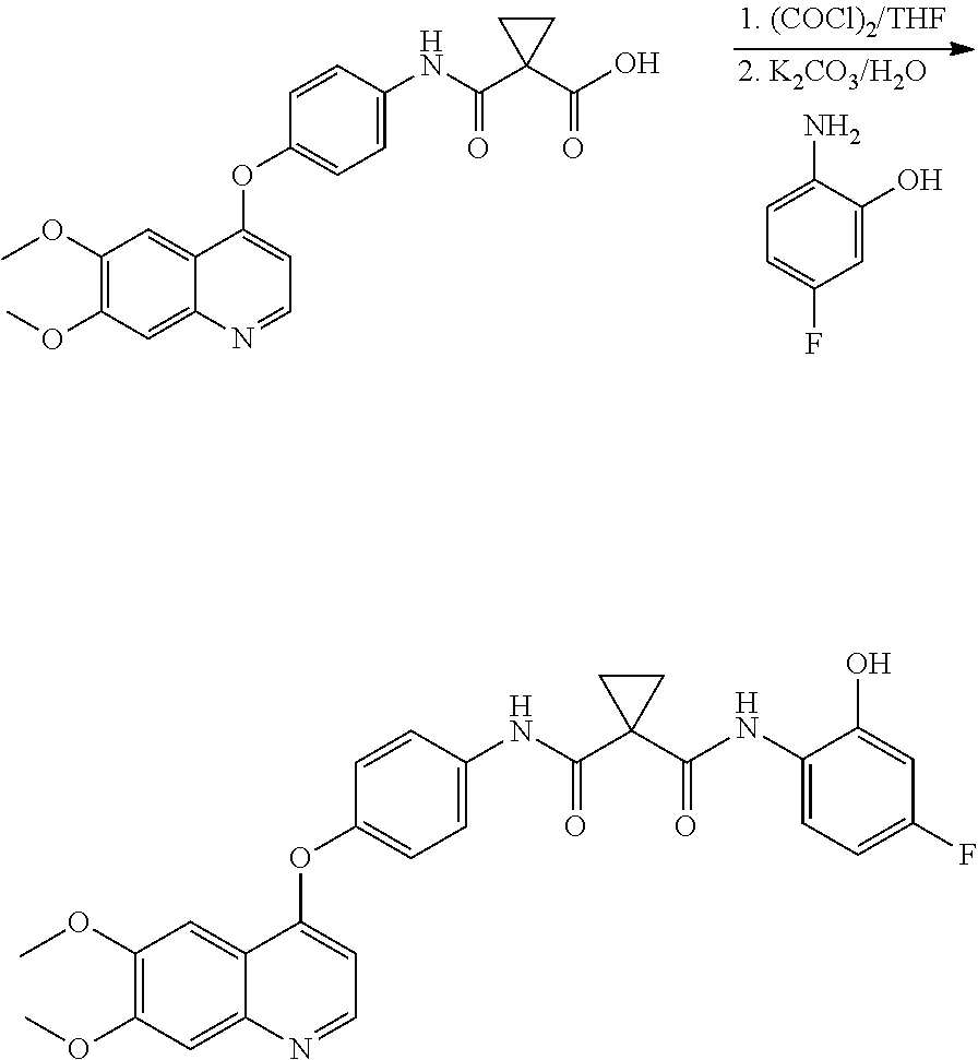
C1=CC(NC(C2(C(=O)NC3=CC=C(F)C=C3O)CC2)=O)=CC=C1OC1=CC=NC2=CC(OC)=C(OC)C=C21.C1=CC(NC(C2(C(=O)O)CC2)=O)=CC=C1OC1=CC=NC2=CC(OC)=C(OC)C=C21.C1=C(N)C(O)=CC(F)=C1
